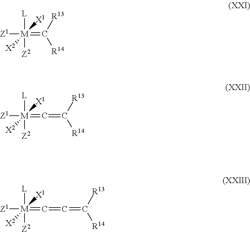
[Z1][M]([L])([Z2])(=C([R13])[R14])([X1])[X2].[Z1][M]([L])([Z2])(=C=C([R14])[R13])([X1])[X2].[Z1][M]([L])([Z2])(=C=C=C([R13])[R14])([X1])[X2]
